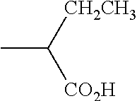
CC([CH2CH3])[CO2H]
